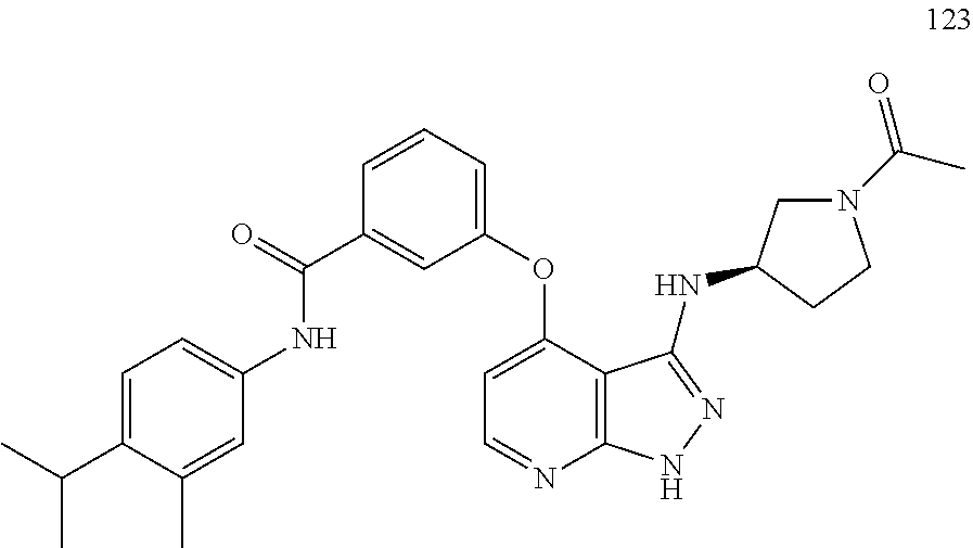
C1=CC=C(OC2=CC=NC3=C2C(NC2CN(C(C)=O)CC2)=NN3)C=C1C(=O)NC1=CC=C(C(C)C)C(C)=C1
